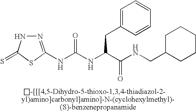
N1=C(NC(NC(C(NCC2CCCCC2)=O)CC2=CC=CC=C2)=O)SC(=S)N1
